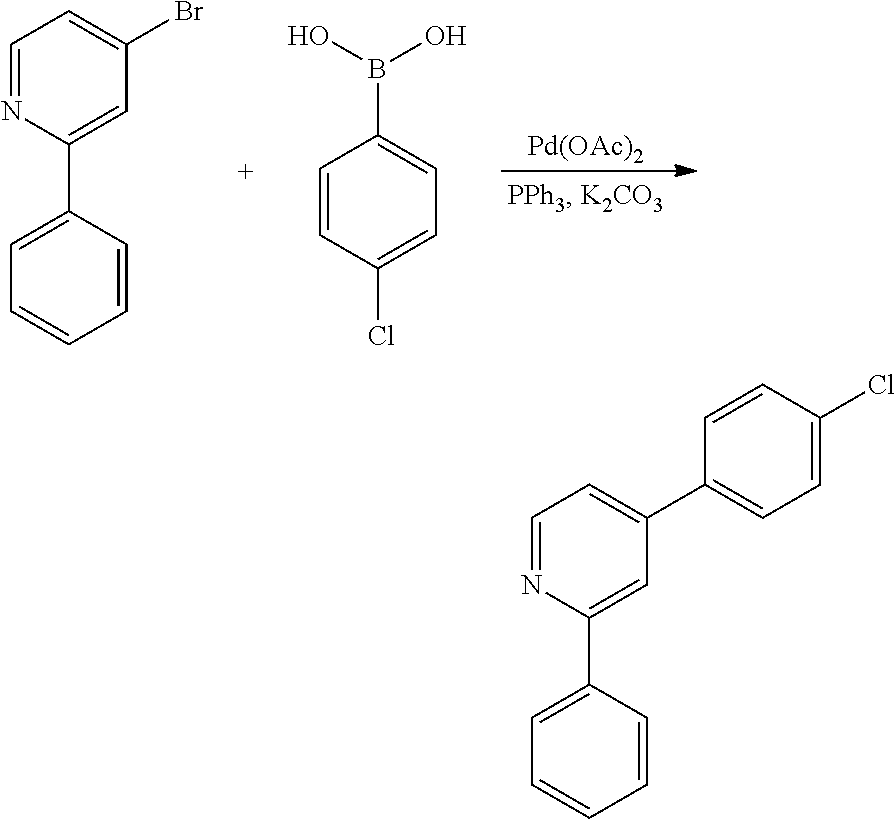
[Pd(OAc)2].C1=NC(C2=CC=CC=C2)=CC(Br)=C1.OB(O)C1=CC=C(Cl)C=C1.C1=NC(C2=CC=CC=C2)=CC(C2=CC=C(Cl)C=C2)=C1
